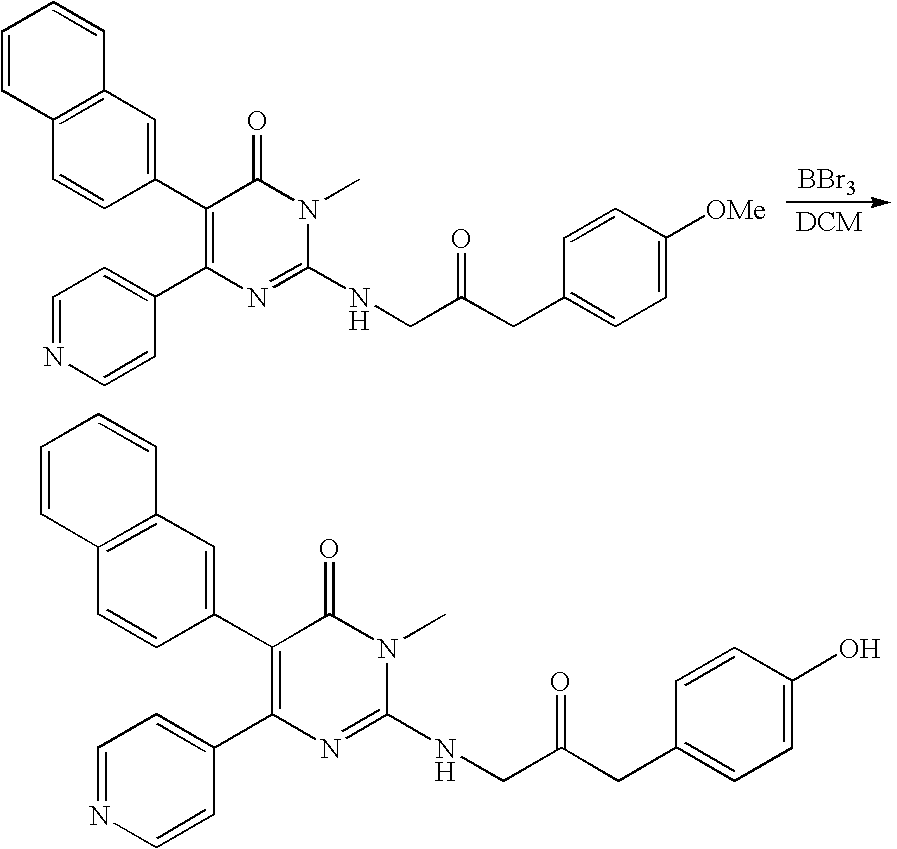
[BBr3].[DCM].C1=CC2=C(C=C1)C=C(C1=C(C3=CC=NC=C3)N=C(NCC(=O)CC3=CC=C([OMe])C=C3)N(C)C1=O)C=C2.C1=CC2=C(C=C1)C=C(C1=C(C3=CC=NC=C3)N=C(NCC(=O)CC3=CC=C(O)C=C3)N(C)C1=O)C=C2
